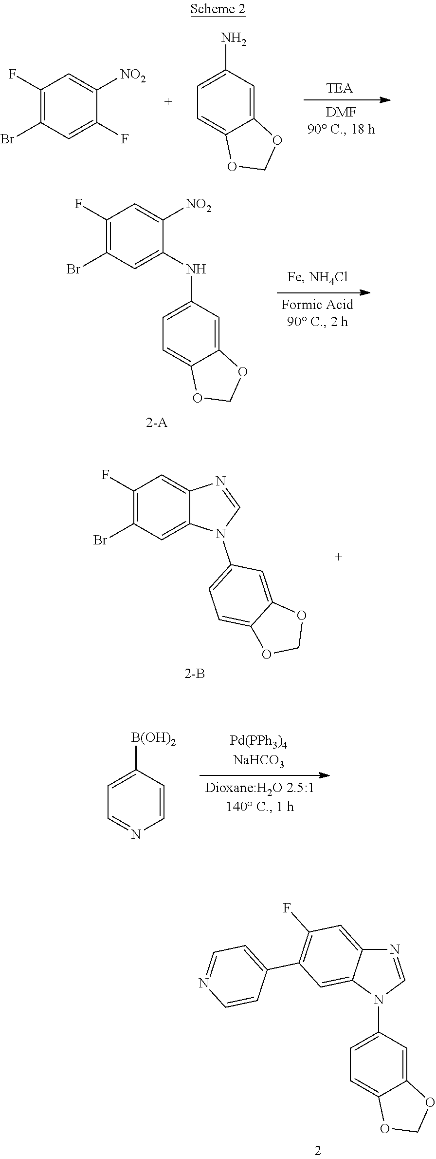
C1(F)=C(Br)C=C(F)C([NO2])=C1.C1(N)=CC=C2C(=C1)OCO2.C1(F)=C(Br)C=C(NC2=CC=C3C(=C2)OCO3)C([NO2])=C1.C1(F)=C(Br)C=C2C(=C1)N=CN2C1=CC=C2C(=C1)OCO2.C1([B(OH)2])=CC=NC=C1.N1(C2=CC=C3C(=C2)OCO3)C=NC2=CC(F)=C(C3=CC=NC=C3)C=C12
